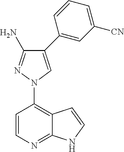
C12=C(N3C=C(C4=CC([CN])=CC=C4)C(N)=N3)C=CN=C1NC=C2
